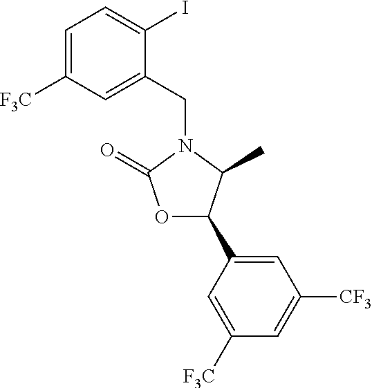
IC1=CC=C([F3C])C=C1CN1C(C)C(C2=CC([CF3])=CC([F3C])=C2)OC1=O
